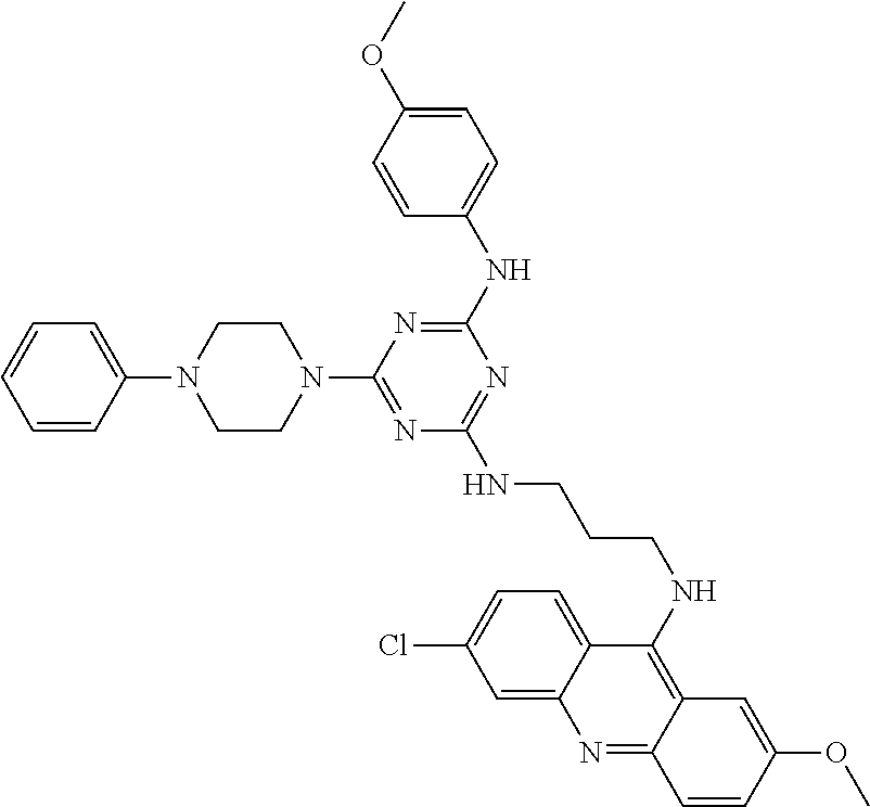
C1=C(OC)C=CC(NC2=NC(N3CCN(C4=CC=CC=C4)CC3)=NC(NCCCNC3=C4C(=NC5=CC(Cl)=CC=C35)C=CC(OC)=C4)=N2)=C1
